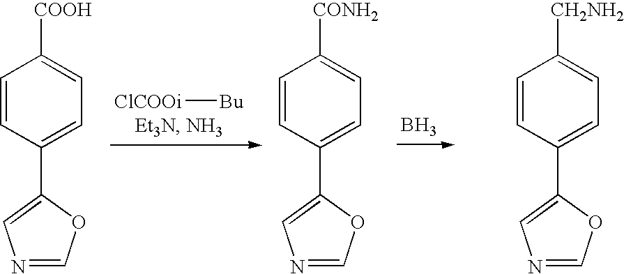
[ClCOOi][Bu].B.C1(C2=CN=CO2)=CC=C([COOH])C=C1.C1(C2=CN=CO2)=CC=C([CONH2])C=C1.C1(C2=CN=CO2)=CC=C([CH2NH2])C=C1
